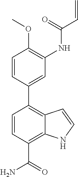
C1=CC(C2=C3C(=C(C(=O)N)C=C2)NC=C3)=CC(NC(C=C)=O)=C1OC
